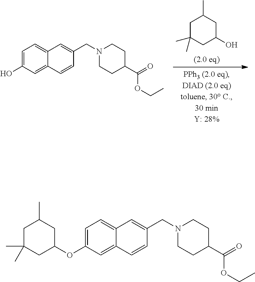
C1=C(O)C=C2C(=C1)C=C(CN1CCC(C(=O)OCC)CC1)C=C2.C1C(C)(C)CC(O)CC1C.C1=C(OC2CC(C)CC(C)(C)C2)C=C2C(=C1)C=C(CN1CCC(C(=O)OCC)CC1)C=C2
